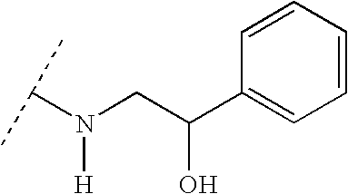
N([H])(CC(C1=CC=CC=C1)O)C(C)C
